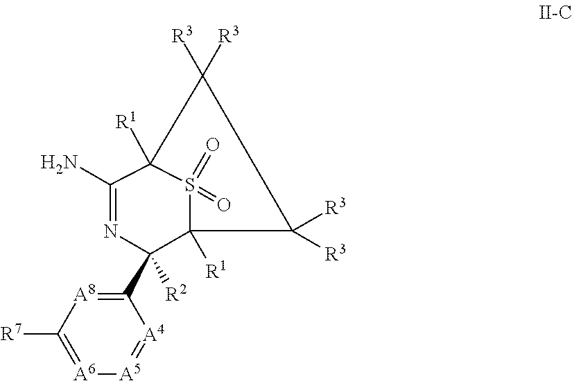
C1(N)=NC([R2])(C2=[A8]C([R7])=[A6][A5]=[A4]2)C2([R1])S(=O)(=O)C1([R1])C([R3])([R3])C2([R3])[R3]
